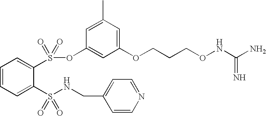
C1=CC=C(S(=O)(=O)NCC2=CC=NC=C2)C(S(OC2=CC(OCCCONC(N)=N)=CC(C)=C2)(=O)=O)=C1
